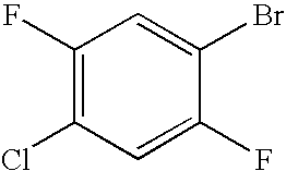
C1(F)=C(Cl)C=C(F)C(Br)=C1
